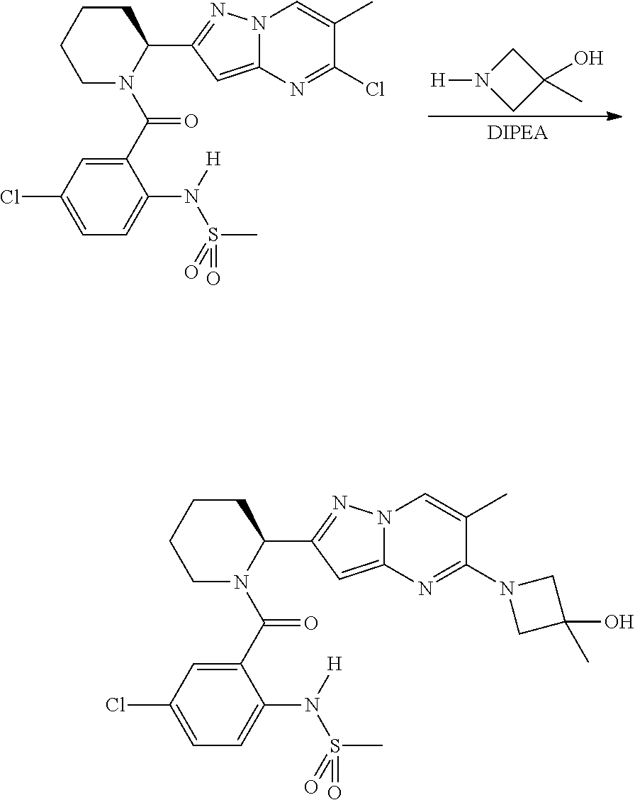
C1N([H])CC1(O)C.C1N(C(C2=CC(Cl)=CC=C2N([H])S(=O)(C)=O)=O)C(C2=NN3C(=C2)N=C(Cl)C(C)=C3)CCC1.C1N(C(C2=CC(Cl)=CC=C2N([H])S(=O)(C)=O)=O)C(C2=NN3C(=C2)N=C(N2CC(O)(C)C2)C(C)=C3)CCC1
